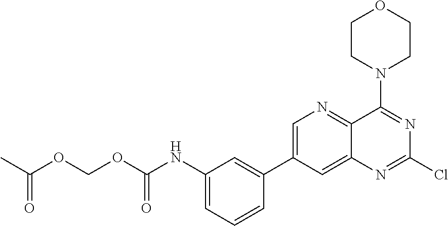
C1=C(C2=CC(NC(OCOC(C)=O)=O)=CC=C2)C=C2C(=N1)C(N1CCOCC1)=NC(Cl)=N2
